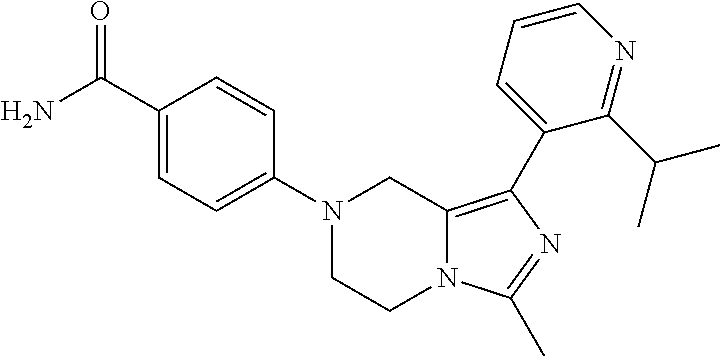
N1(C2=CC=C(C(N)=O)C=C2)CCN2C(=C(C3=CC=CN=C3C(C)C)N=C2C)C1
